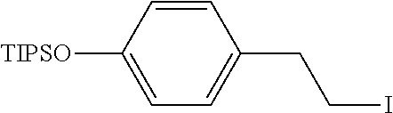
C1=CC([TIPSO])=CC=C1CCI
